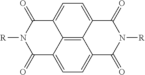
C12=C3C4=CC=C1C(=O)N([R])C(=O)C2=CC=C3C(=O)N([R])C4=O
